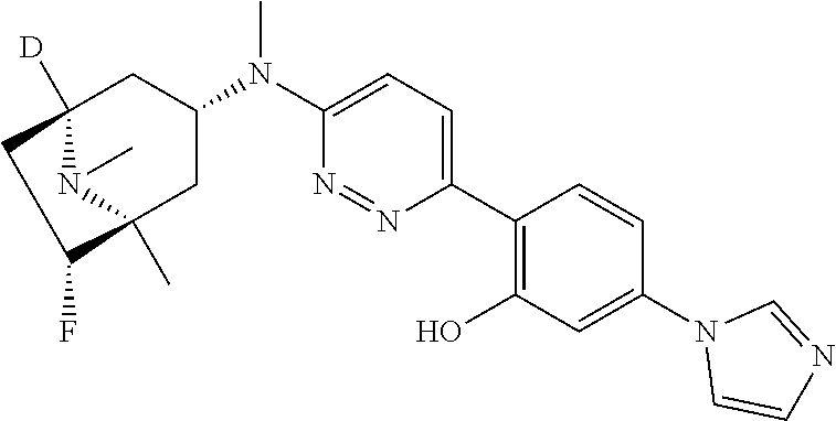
C1(N(C2=CC=C(C3=C(O)C=C(N4C=CN=C4)C=C3)N=N2)C)CC2([D])CC(F)C(C)(C1)N2C
